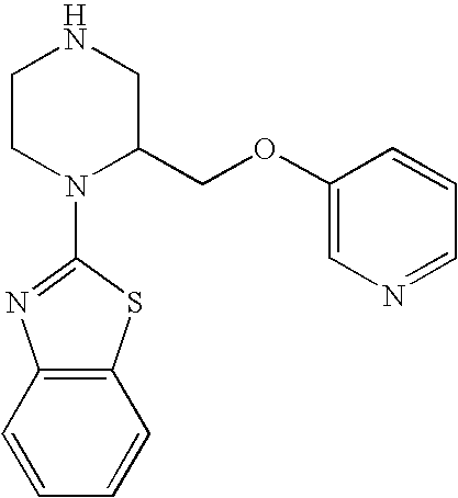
C1CN(C2=NC3=C(S2)C=CC=C3)C(COC2=CN=CC=C2)CN1
